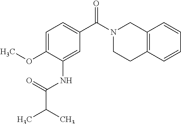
C1=C(OC)C(NC(C(C)C)=O)=CC(C(N2CCC3=C(C2)C=CC=C3)=O)=C1
